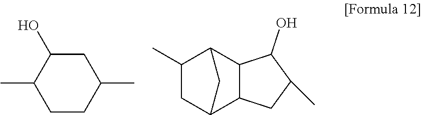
C1CC(C)CC(O)C1C.C1C2C3C(C(C1C)C2)C(O)C(C)C3
